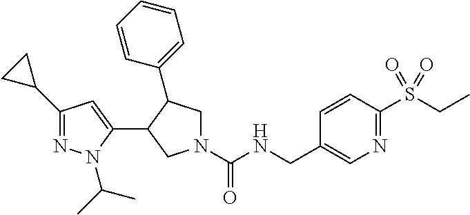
N1(C(NCC2=CN=C(S(CC)(=O)=O)C=C2)=O)CC(C2=CC=CC=C2)C(C2=CC(C3CC3)=NN2C(C)C)C1
